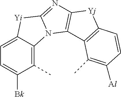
C1=C2C(=C(C)C([Bk])=C1)N1C(=NC3=C1C1=C([Yj]3)C=CC([Al])=C1C)[Yi]2
